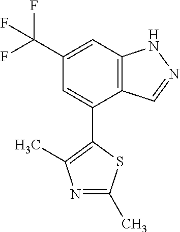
C12=C(C=C(C(F)(F)F)C=C1C1=C(C)N=C(C)S1)NN=C2
